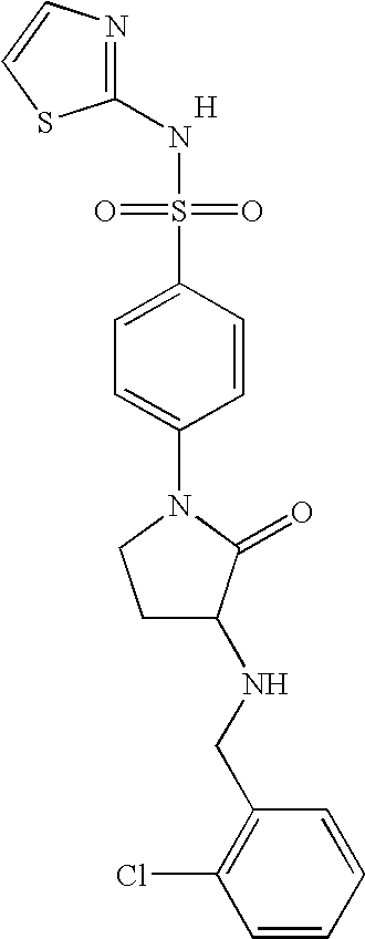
[H].N1=C(NS(=O)(=O)C2=CC=C(N3CCC(NCC4=C(Cl)C=CC=C4)C3=O)C=C2)SC=C1
